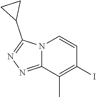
IC1=C(C)C2=NN=C(C3CC3)N2C=C1
